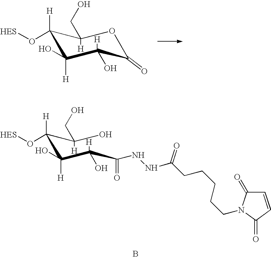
C1(O[HES])([H])C(O)([H])C(O)([H])C(=O)OC1([H])CO.C(C(C(C(NNC(CCCCCN1C(=O)C=CC1=O)=O)=O)(O)[H])(O)[H])(C(O)(CO)[H])(O[HES])[H].B
